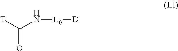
C(=O)([T])N[L0][D]
